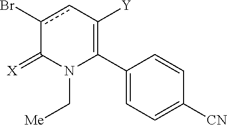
C1(C2=C([Y])cc(Br)C(=[X])N2C[Me])=CC=C([CN])C=C1
